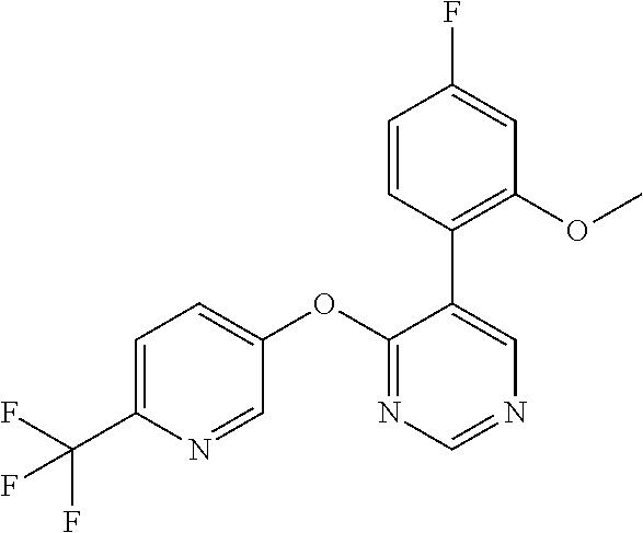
C1(OC2=CC=C(C(F)(F)F)N=C2)=NC=NC=C1C1=C(OC)C=C(F)C=C1
